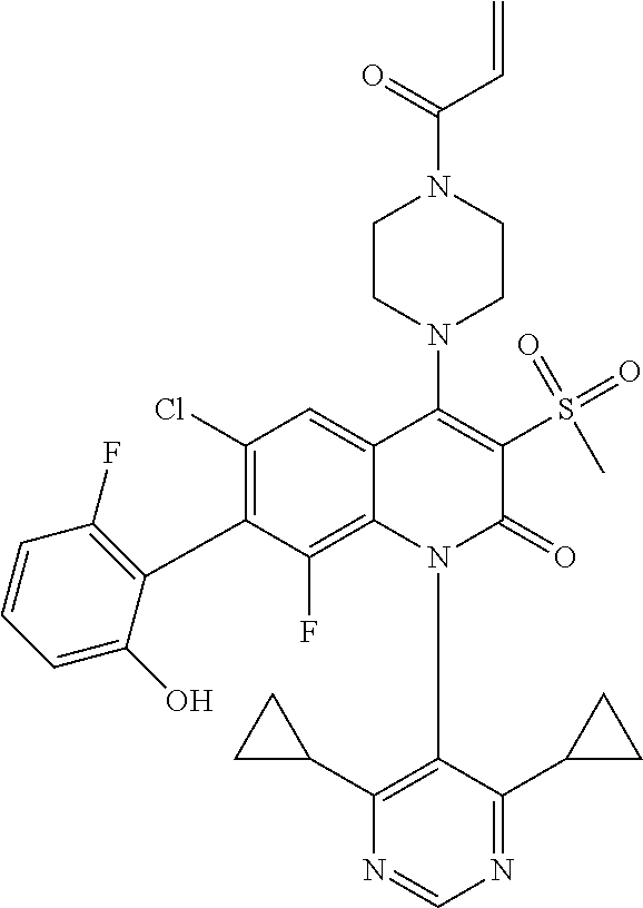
N1=CN=C(C2CC2)C(N2C(=O)C(S(=O)(=O)C)=C(N3CCN(C(C=C)=O)CC3)C3=CC(Cl)=C(C4=C(F)C=CC=C4O)C(F)=C23)=C1C1CC1
